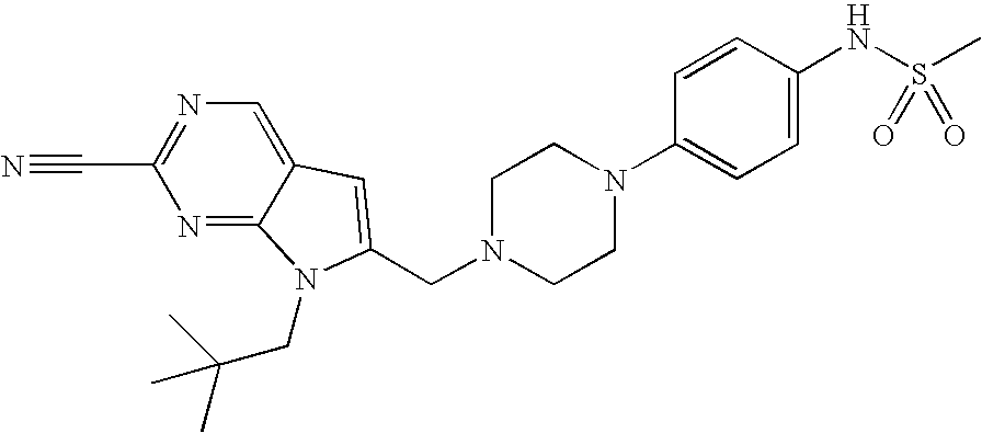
N#CC1=NC=C2C(=N1)N(CC(C)(C)C)C(CN1CCN(C3=CC=C(NS(C)(=O)=O)C=C3)CC1)=C2
